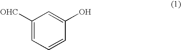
C1([OHC])=CC=CC(O)=C1
